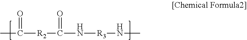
CC([R2]C(N[R3]NC)=O)=O
